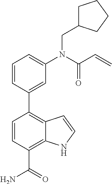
C1=CC(C2=C3C(=C(C(=O)N)C=C2)NC=C3)=CC(N(C(C=C)=O)CC2CCCC2)=C1
